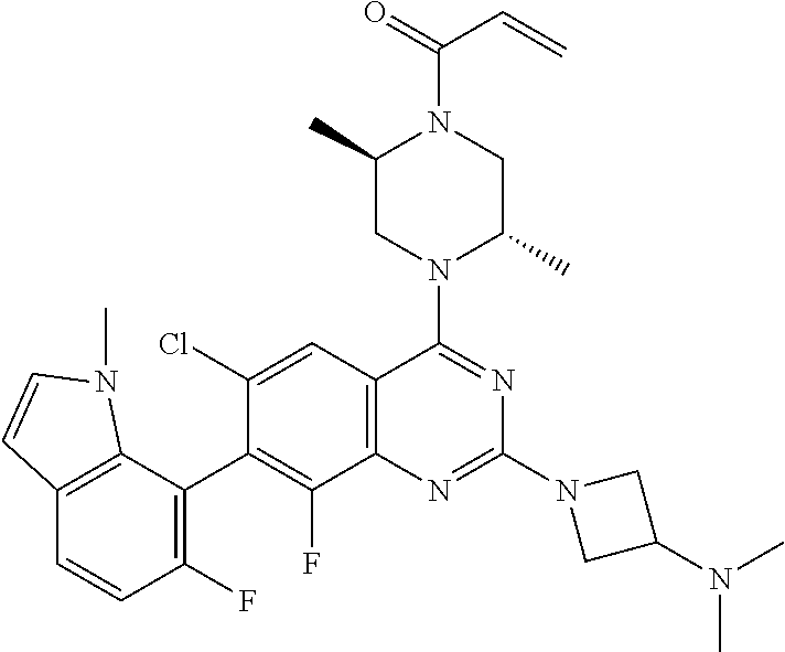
C12=C(C=C(Cl)C(C3=C(F)C=CC4=C3N(C)C=C4)=C1F)C(N1C(C)CN(C(=O)C=C)C(C)C1)=NC(N1CC(N(C)C)C1)=N2
